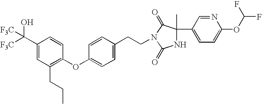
C1(C2(C)NC(=O)N(CCC3=CC=C(OC4=C(CCC)C=C(C([F3C])([F3C])O)C=C4)C=C3)C2=O)=CC=C(OC(F)F)N=C1
